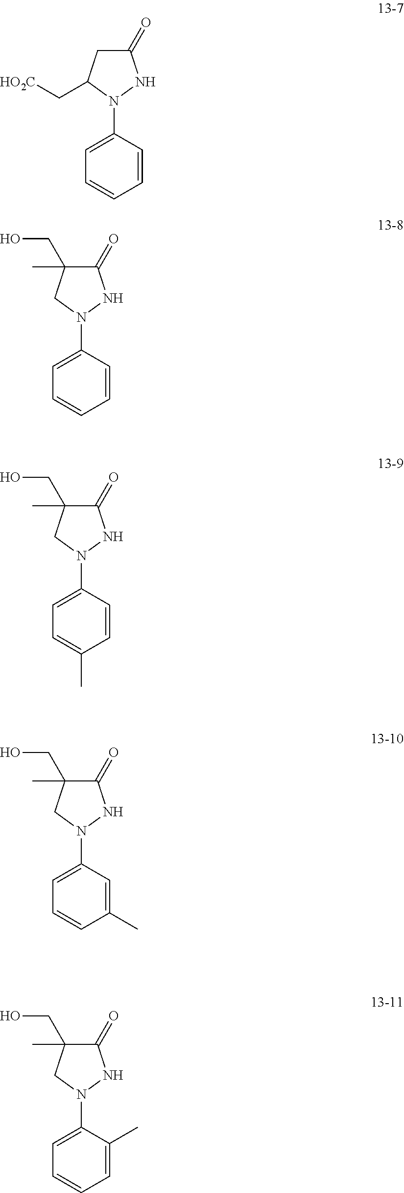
C1=C(N2NC(=O)CC2C[HO2C])C=CC=C1.C1=C(N2NC(=O)C(C)(CO)C2)C=CC=C1.C1=C(N2NC(=O)C(C)(CO)C2)C=CC(C)=C1.C1=C(N2NC(=O)C(C)(CO)C2)C=C(C)C=C1.C1=C(N2NC(=O)C(C)(CO)C2)C(C)=CC=C1
